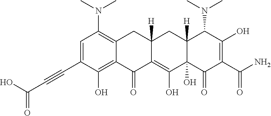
C1=C(C#CC(O)=O)C(O)=C2C(=C1N(C)C)CC1([H])C(=C(O)C3(O)C([H])(C1)C(N(C)C)C(O)=C(C(N)=O)C3=O)C2=O
